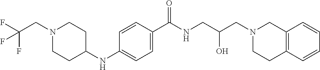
C1=CC(C(NCC(CN2CC3=C(CC2)C=CC=C3)O)=O)=CC=C1NC1CCN(CC(F)(F)F)CC1
